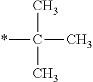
*C(C)(C)C
